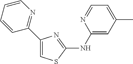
C1(C2=NC=CC=C2)=CSC(NC2=CC(C)=CC=N2)=N1
